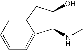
C1(NC)C(O)CC2=CC=CC=C12
